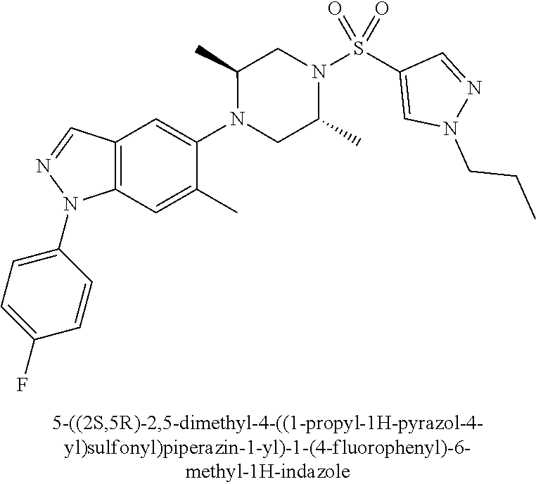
N1(C2=CC3=C(C=C2C)N(C2=CC=C(F)C=C2)N=C3)CC(C)N(S(C2=CN(CCC)N=C2)(=O)=O)CC1C
